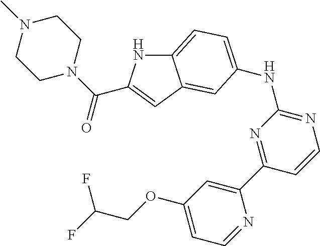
C12=CC=C(NC3=NC=CC(C4=CC(OCC(F)F)=CC=N4)=N3)C=C1C=C(C(N1CCN(C)CC1)=O)N2
